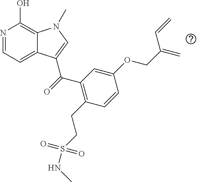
N1=CC=C2C(=C1O)N(C)C=C2C(=O)C1=C(CCS(NC)(=O)=O)C=CC(OCC(=C)C=C)=C1
